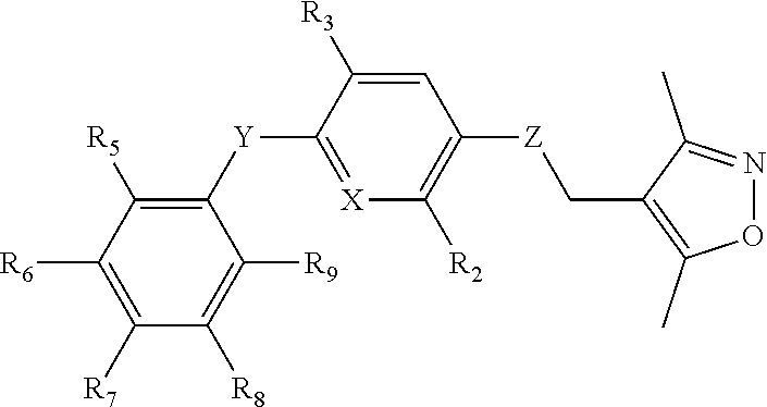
C1([R6])=C([R7])C([R8])=C([R9])C([Y]C2=[X]C([R2])=C([Z]CC3=C(C)ON=C3C)C=C2[R3])=C1[R5]
